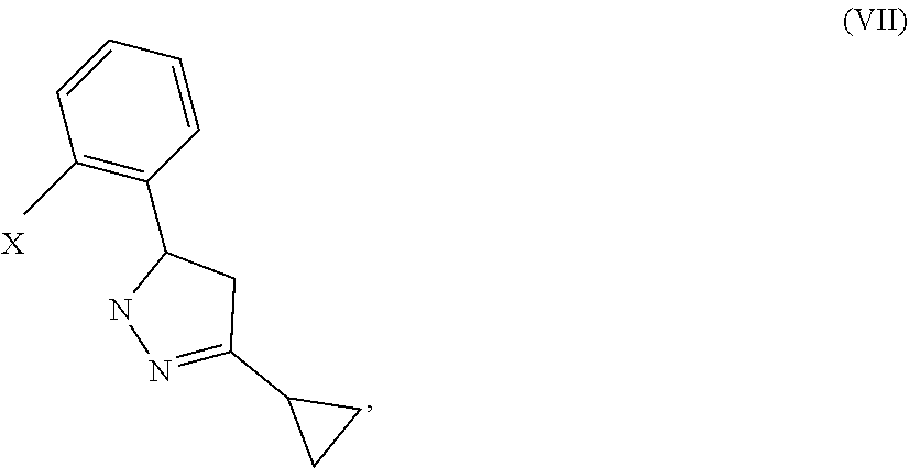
N1=C(C2CC2)CC(C2=C(C)C=CC=C2)N1.[X]
